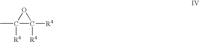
CC1([R4])OC1([R4])[R4]
